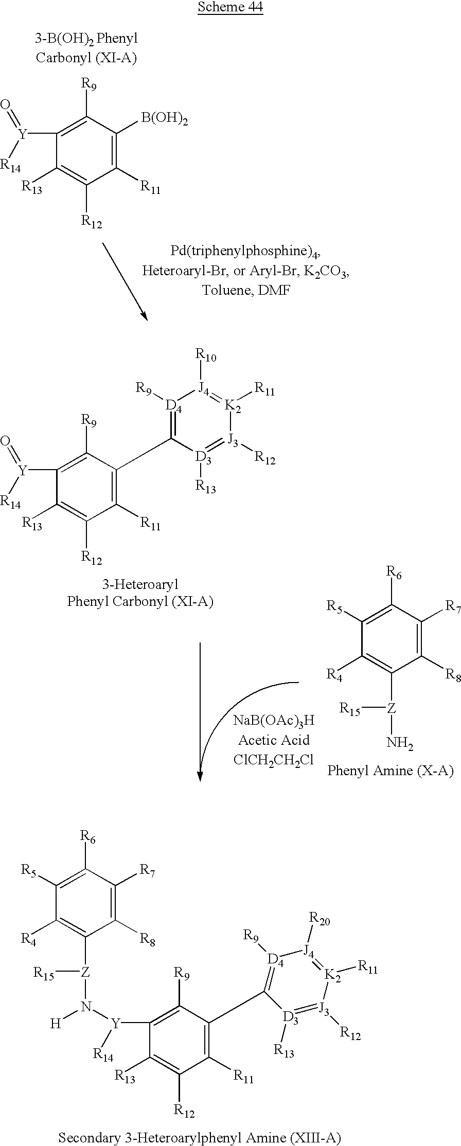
O=[Y]([R14])C1=C([R9])C([B(OH)2])=C([R11])C([R12])=C1[R13].C1([R5])=C([R6])C([R7])=C([R8])C([Z](N)[R15])=C1[R4].O=[Y]([R14])C1=C([R9])C(C2=[D4]([R9])[J4]([R10])=[K2]([R11])[J3]([R12])=[D3]2[R13])=C([R11])C([R12])=C1[R13].C1([R5])=C([R6])C([R7])=C([R8])C([Z](N([Y]([R14])C2=C([R9])C(C3=[D4]([R9])[J4]([R20])=[K2]([R11])[J3]([R12])=[D3]3[R13])=C([R11])C([R12])=C2[R13])[H])[R15])=C1[R4]
